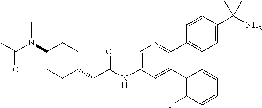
C1(N(C(C)=O)C)CCC(CC(NC2=CN=C(C3=CC=C(C(N)(C)C)C=C3)C(C3=C(F)C=CC=C3)=C2)=O)CC1
